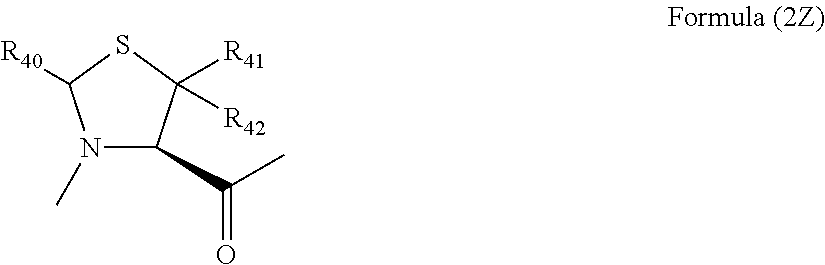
N1(C)C(C(C)=O)C([R41])([R42])SC1[R40]
